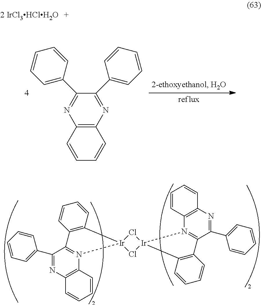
N1=C(C2=CC=CC=C2)C(C2=CC=CC=C2)=NC2=C1C=CC=C2.C1=CC=C(C2=NC3=C(N4=C2C2=C(C=CC=C2)[Ir]42Cl[Ir]4(Cl2)N2=C(C(C5=CC=CC=C5)=NC5=C2C=CC=C5)C2=C4C=CC=C2)C=CC=C3)C=C1
